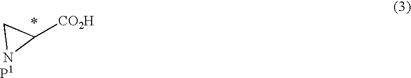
C1[NP1]C1[CO2H]
